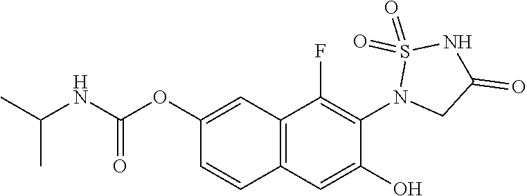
C1(OC(NC(C)C)=O)=CC2=C(C=C1)C=C(O)C(N1CC(=O)NS1(=O)=O)=C2F
